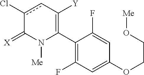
C1(C2=C([Y])cc(Cl)C(=[X])N2[Me])=C(F)C=C(OCCO[Me])C=C1F
